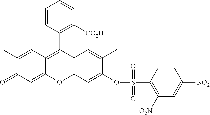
C12=C(C=C(OS(C3=C([O2N])C=C([NO2])C=C3)(=O)=O)C(C)=C1)OC1=CC(=O)C(C)=CC1=C2C1=C([CO2H])C=CC=C1
